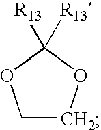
C1COC([R13])([R13])O1
